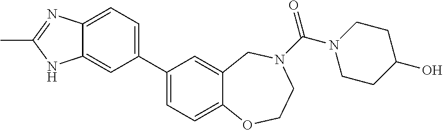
C1(C2=CC=C3C(=C2)NC(C)=N3)=CC=C2C(=C1)CN(C(N1CCC(O)CC1)=O)CCO2
